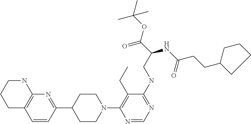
N1(C2=C(CC)C(NCC(C(=O)OC(C)(C)C)NC(=O)CCC3CCCC3)=NC=N2)CCC(C2=NC3=C(C=C2)CCCN3)CC1
